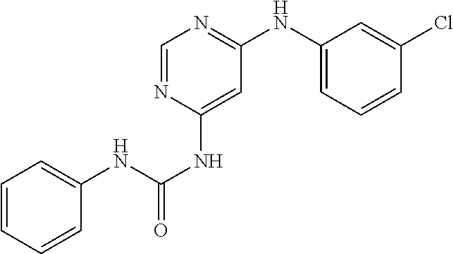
C1=CC=CC(NC(=O)NC2=CC(NC3=CC=CC(Cl)=C3)=NC=N2)=C1
